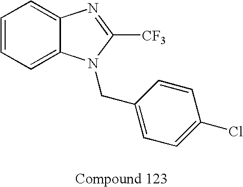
C1=CC=C2C(=C1)N=C([CF3])N2CC1=CC=C(Cl)C=C1
